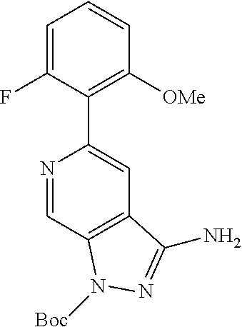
N1=CC2=C(C=C1C1=C([OMe])C=CC=C1F)C(N)=NN2[Boc]
